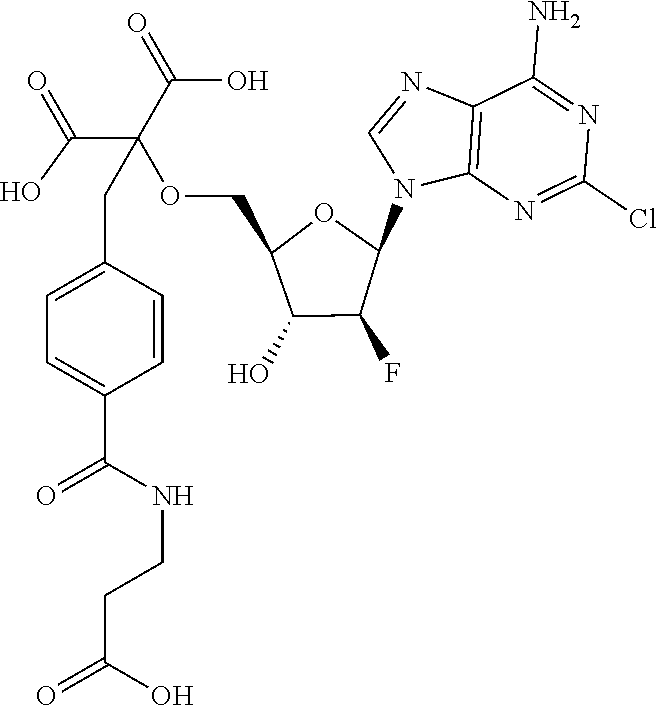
C12=C(N=C(Cl)N=C1N)N(C1OC(COC(C(=O)O)(C(=O)O)CC3=CC=C(C(NCCC(=O)O)=O)C=C3)C(O)C1F)C=N2
